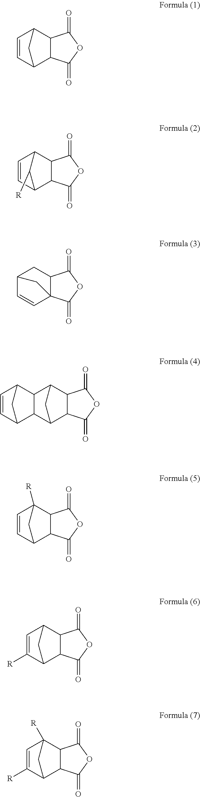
C12C3C=CC(C1C(=O)OC2=O)C3.C12C3C=CC(C1C(=O)OC2=O)C3[R].C1=CC2CC3C1(C2)C(=O)OC3=O.C12C3CC(C1C(=O)OC2=O)C1C3C2C=CC1C2.C12C3([R])C=CC(C1C(=O)OC2=O)C3.C12C3C=C([R])C(C1C(=O)OC2=O)C3.C12C3([R])C=C([R])C(C1C(=O)OC2=O)C3
